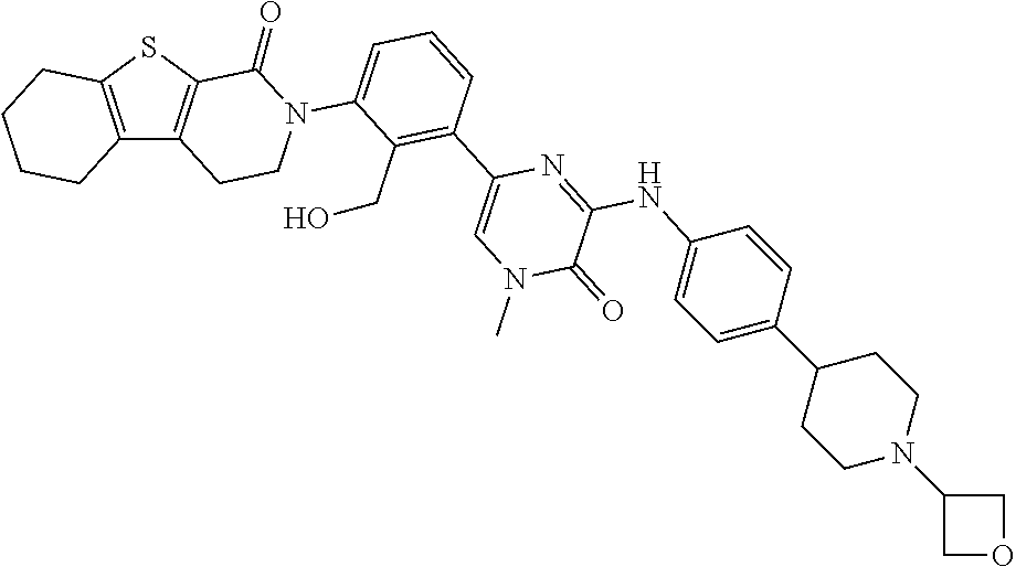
C12=C(SC3=C1CCN(C1=CC=CC(C4=CN(C)C(=O)C(NC5=CC=C(C6CCN(C7COC7)CC6)C=C5)=N4)=C1CO)C3=O)CCCC2
